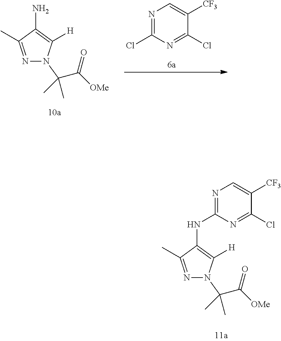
N1=C(C)C(N)=C([H])N1C(C([OMe])=O)(C)C.N1=C(Cl)N=C(Cl)C([CF3])=C1.N1=C(C)C(NC2=NC=C([CF3])C(Cl)=N2)=C([H])N1C(C([OMe])=O)(C)C
